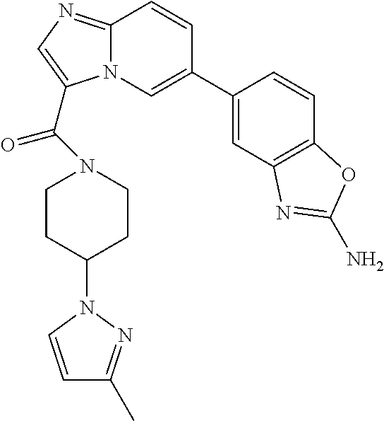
C1(C2=CN3C(=NC=C3C(=O)N3CCC(N4N=C(C)C=C4)CC3)C=C2)=CC2=C(C=C1)OC(N)=N2
